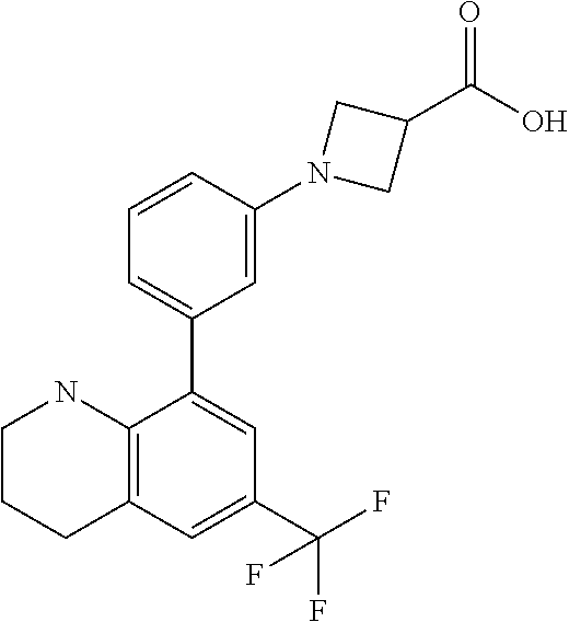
C1=CC(N2CC(C(O)=O)C2)=CC(C2=CC(C(F)(F)F)=CC3=C2NCCC3)=C1
